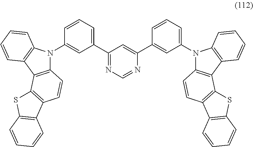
C1(C2=CC=CC(N3C4=C(C5=C3C=CC=C5)C3=C(C=C4)C4=C(S3)C=CC=C4)=C2)=NC=NC(C2=CC(N3C4=C(C5=C3C=CC=C5)C3=C(C=C4)C4=C(S3)C=CC=C4)=CC=C2)=C1
